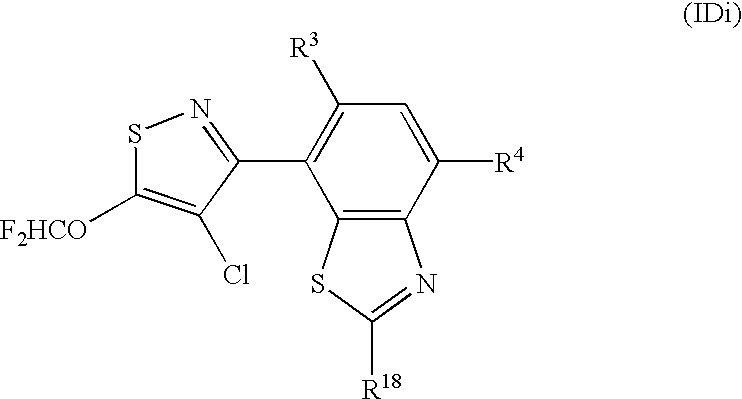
C1([R3])=C(C2=NSC([F2HCO])=C2Cl)C2=C(C([R4])=C1)N=C([R18])S2
